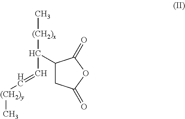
C(C=C[(CH2)y]C)(C1CC(=O)OC1=O)[(CH2)x]C
